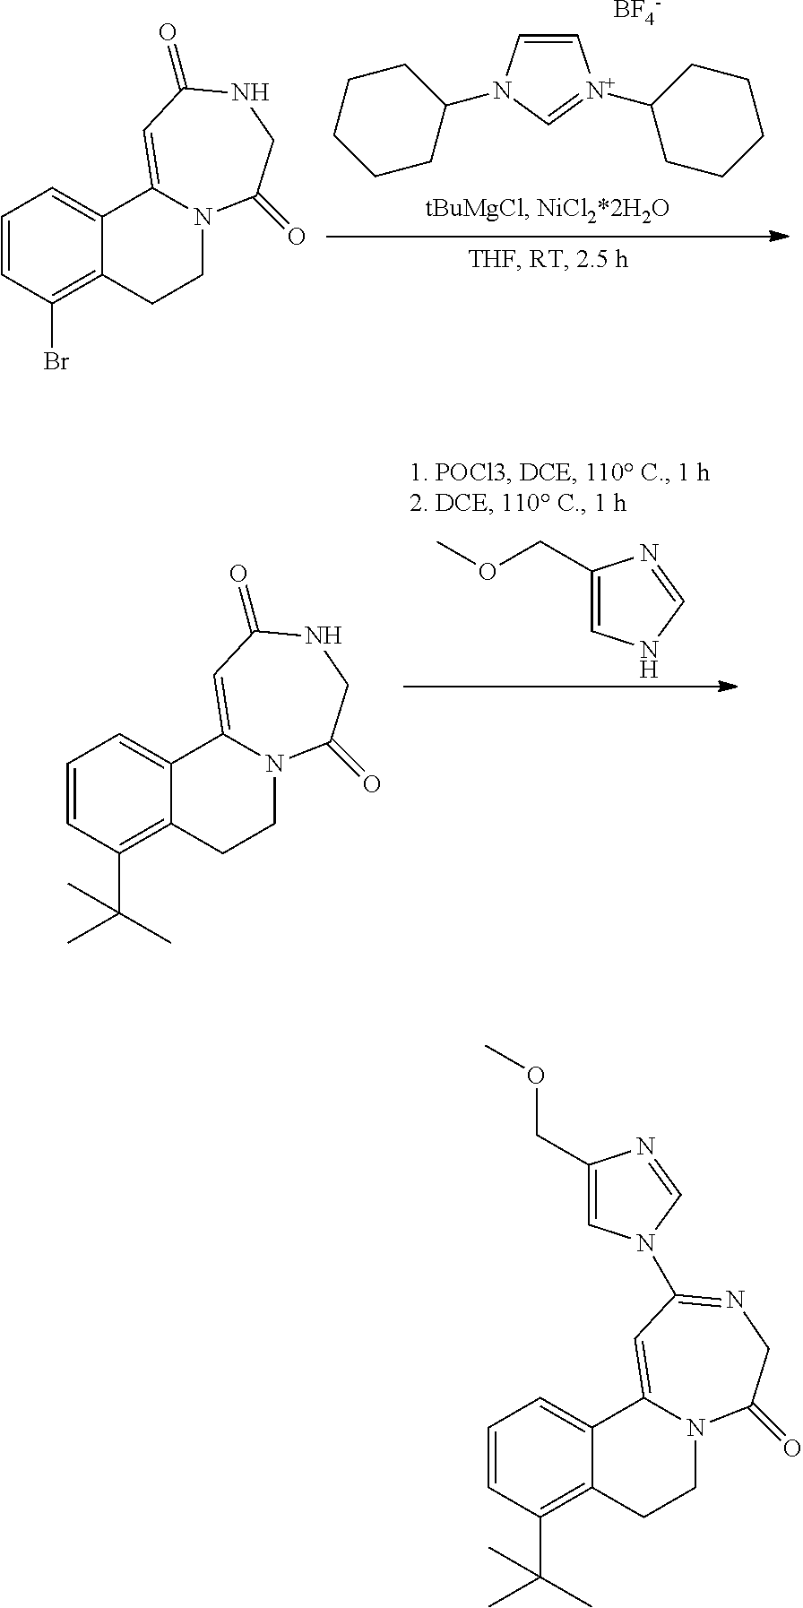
C1=CN(C2CCCCC2)C=[N+]1C1CCCCC1.[BF4-].C1=CC(Br)=C2C(=C1)C1=CC(=O)NCC(=O)N1CC2.C1(COC)=CNC=N1.C1=CC(C(C)(C)C)=C2C(=C1)C1=CC(=O)NCC(=O)N1CC2.C1=CC(C(C)(C)C)=C2C(=C1)C1=CC(N3C=C(COC)N=C3)=NCC(=O)N1CC2
